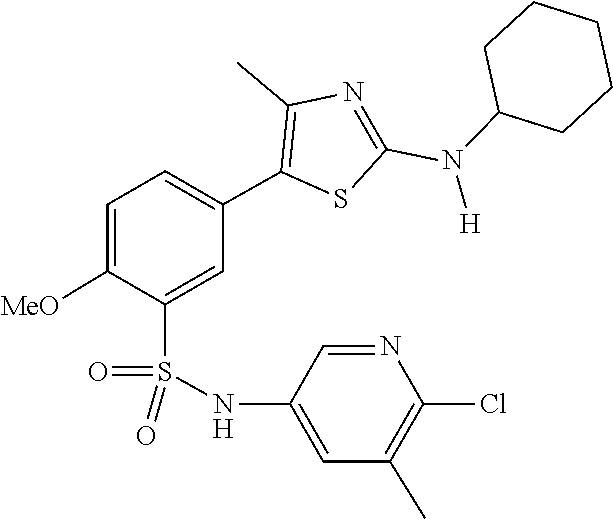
C1C(N(C2=NC(C)=C(C3=CC=C([MeO])C(S(=O)(=O)NC4=CC(C)=C(Cl)N=C4)=C3)S2)[H])CCCC1
